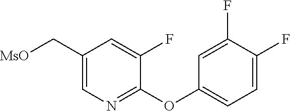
C1(C[MsO])=CN=C(OC2=CC=C(F)C(F)=C2)C(F)=C1
